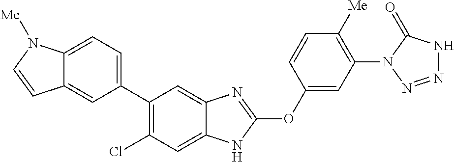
C1(C2=C(Cl)C=C3C(=C2)N=C(OC2=CC(N4N=NNC4=O)=C([Me])C=C2)N3)=CC=C2C(=C1)C=CN2[Me]
